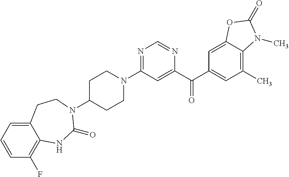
C1C(N2C(=O)NC3=C(F)C=CC=C3CC2)CCN(C2=NC=NC(C(C3=CC(C)=C4C(=C3)OC(=O)N4C)=O)=C2)C1
